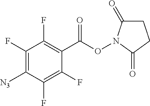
C1(F)=C([N3])C(F)=C(F)C(C(ON2C(=O)CCC2=O)=O)=C1F
